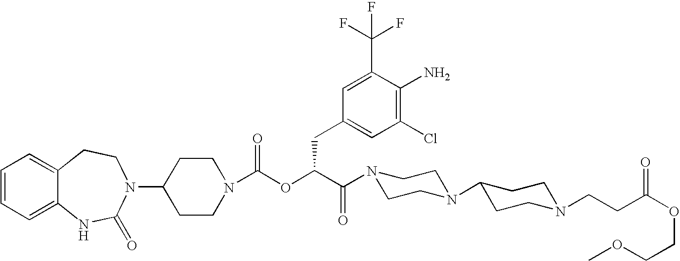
C12=CC=CC=C1NC(=O)N(C1CCN(C(OC(C(=O)N3CCN(C4CCN(CCC(OCCOC)=O)CC4)CC3)CC3=CC(Cl)=C(N)C(C(F)(F)F)=C3)=O)CC1)CC2
